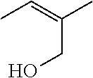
CC(=CC)CO
